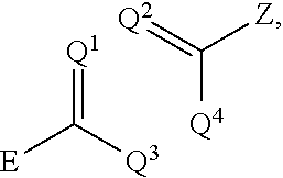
[Q1]=C([Q3])[E].[Q4]C(=[Q2])[Z]
